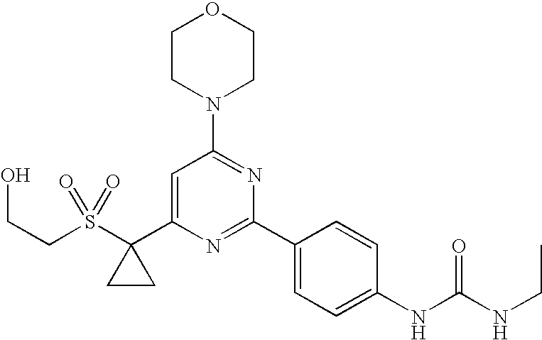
C(S(=O)(=O)C1(C2=CC(N3CCOCC3)=NC(C3=CC=C(NC(NCC)=O)C=C3)=N2)CC1)CO
